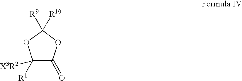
C1([R1])([X3R2])C(=O)OC([R9])([R10])O1
